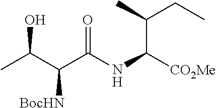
O=C(NC([CO2Me])C(C)CC)C(C(O)C)[BocHN]
